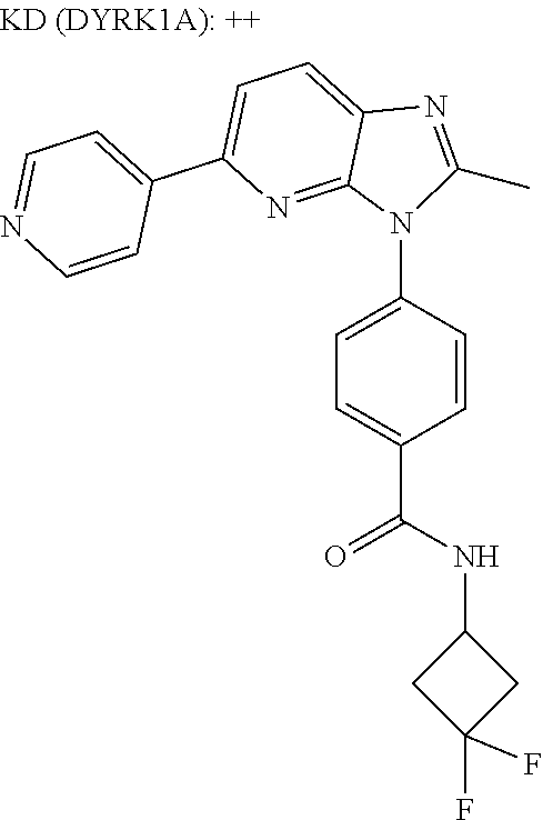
C1(C2=CC=C3C(=N2)N(C2=CC=C(C(=O)NC4CC(F)(F)C4)C=C2)C(C)=N3)=CC=NC=C1
